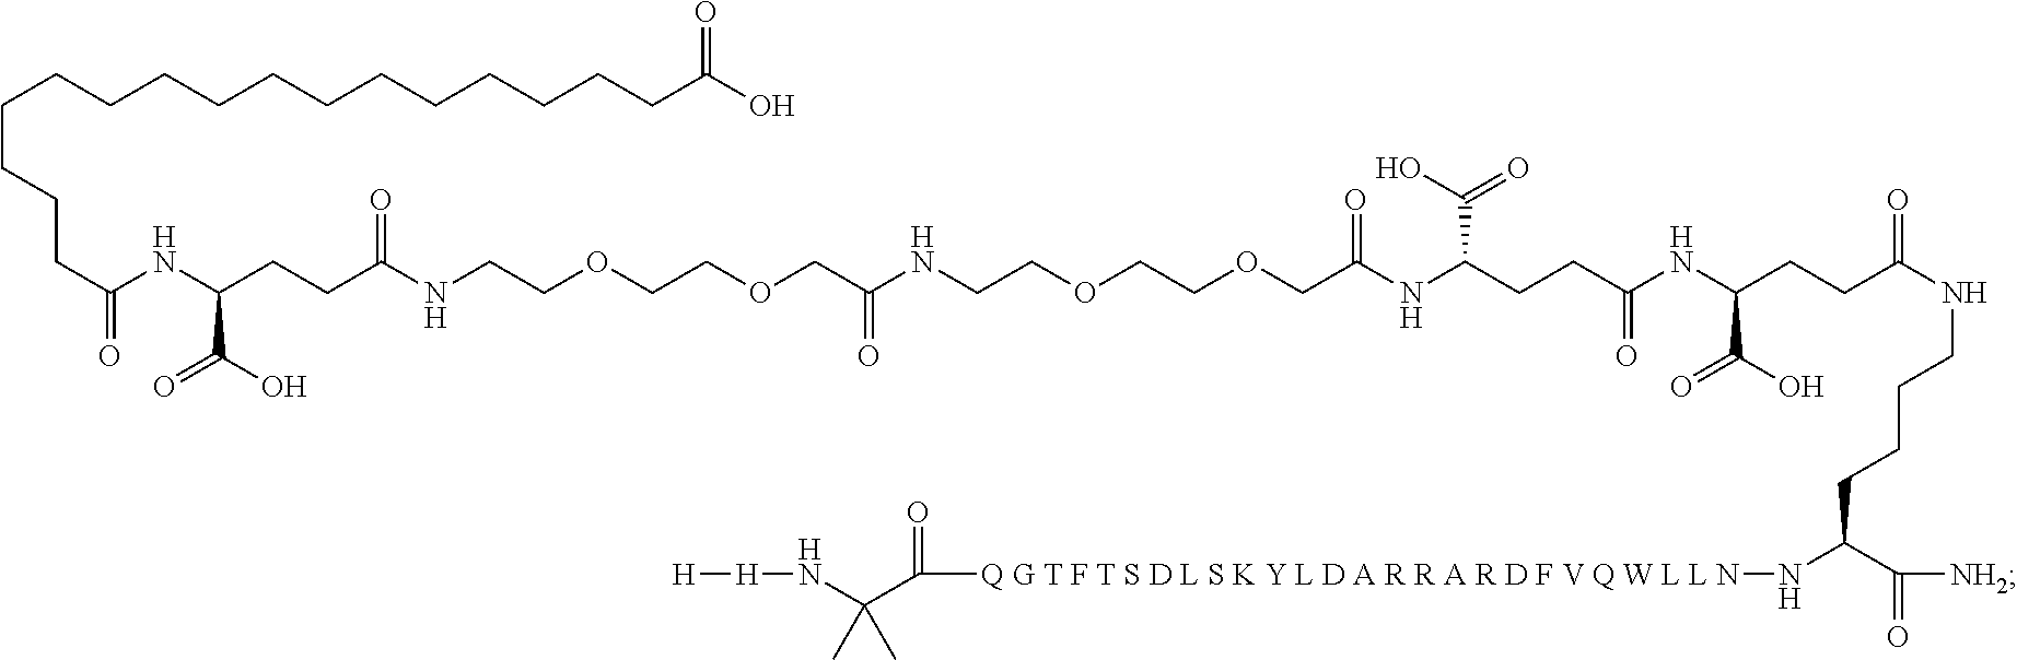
C(NC(CCC(NCCOCCOCC(NCCOCCOCC(NC(CCC(NC(CCC(NCCCCC(N[Q G T F T S D L S K Y L D A R R A R D F V Q W L L N]C(C(N[H][H])(C)C)=O)C([NH2])=O)=O)C(O)=O)=O)C(O)=O)=O)=O)=O)C(O)=O)(CCCCCCCCCCCCCCCCC(O)=O)=O
